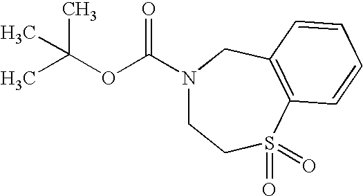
C(N1CCS(=O)(=O)C2=C(C1)C=CC=C2)(OC(C)(C)C)=O
